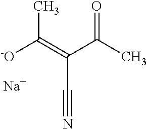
CC(=C(C(C)=O)C#N)[-O].[Na]
